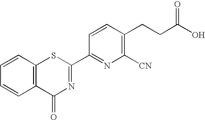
C1=CC2=C(C=C1)C(=O)N=C(C1=NC([CN])=C(CCC(O)=O)C=C1)S2
